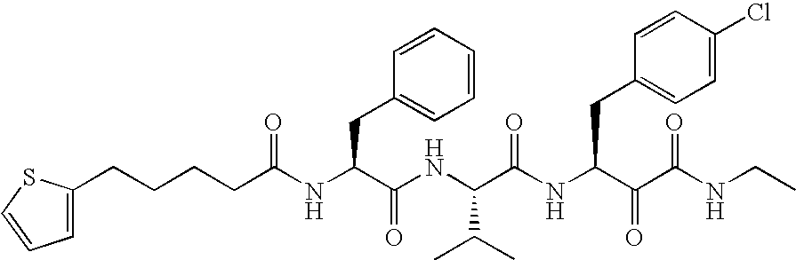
C1=C(CCCCC(NC(C(NC(C(C)C)C(NC(C(C(NCC)=O)=O)CC2=CC=C(Cl)C=C2)=O)=O)CC2=CC=CC=C2)=O)SC=C1
